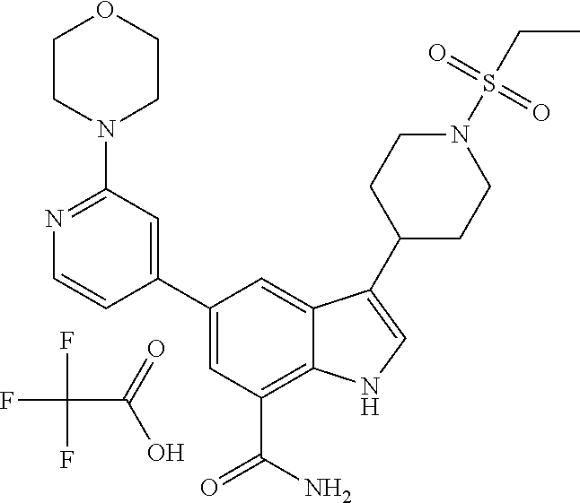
FC(F)(F)C(=O)O.C1=C(C2=CC(N3CCOCC3)=NC=C2)C=C2C(=C1C(N)=O)NC=C2C1CCN(S(CC)(=O)=O)CC1
